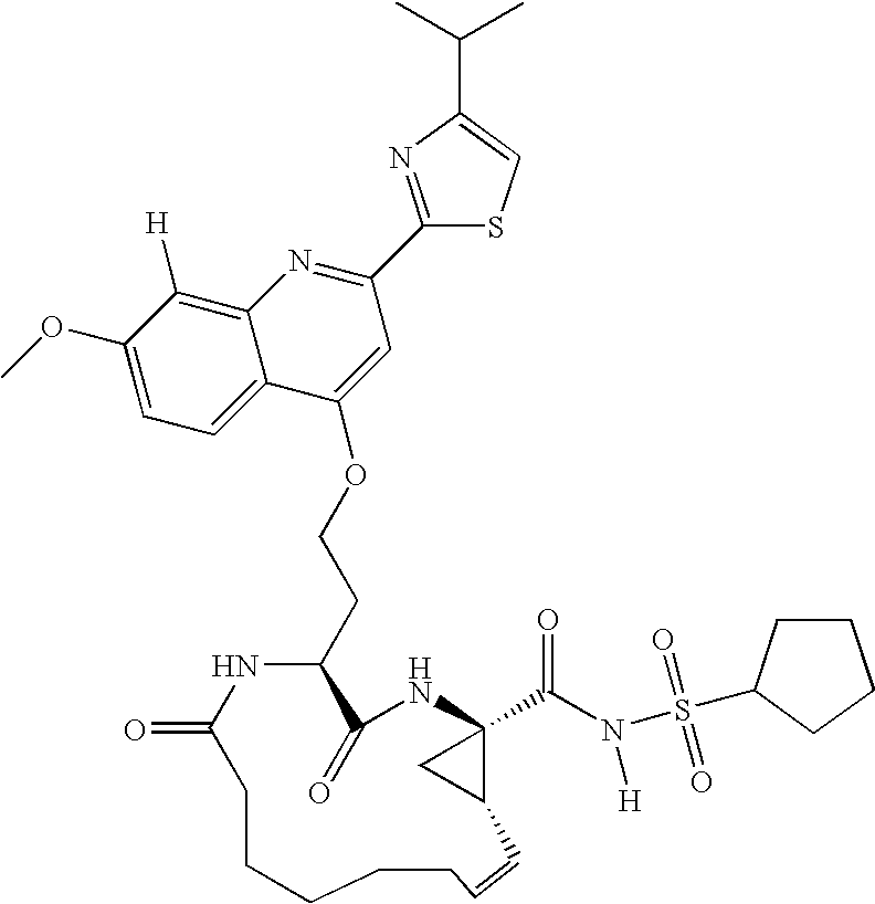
C1(OC)=CC=C2C(=C1[H])N=C(C1=NC(C(C)C)=CS1)C=C2OCCC1C(=O)NC2(C(N(S(=O)(=O)C3CCCC3)[H])=O)C(C2)C=CCCCCCC(=O)N1
